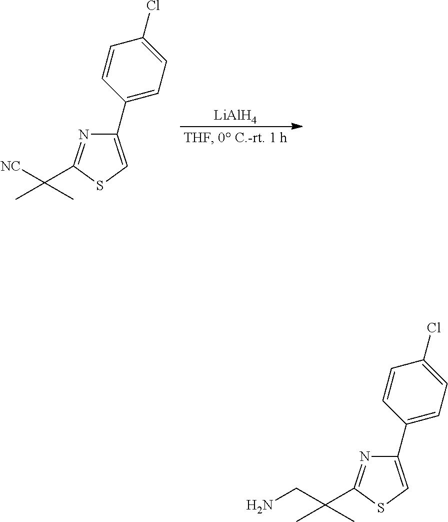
[LiAlH4].C1(C2=CC=C(Cl)C=C2)=CSC(C([NC])(C)C)=N1.C1(C2=CC=C(Cl)C=C2)=CSC(C(CN)(C)C)=N1
